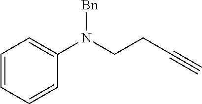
C1=CC=CC(N(CCC#C)[Bn])=C1
